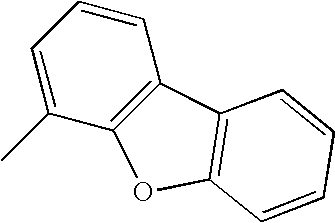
C1=CC=C(C)C2=C1C1=C(O2)C=CC=C1
